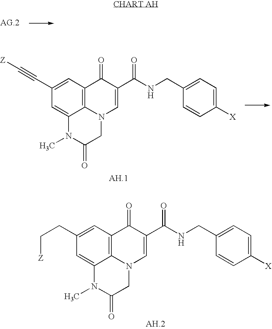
C1=C(C#C[Z])C=C2C3=C1C(=O)C(C(=O)NCC1=CC=C([X])C=C1)=CN3CC(=O)N2C.C1=C(CC[Z])C=C2C3=C1C(=O)C(C(=O)NCC1=CC=C([X])C=C1)=CN3CC(=O)N2C
